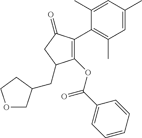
C1(OC(C2=CC=CC=C2)=O)=C(C2=C(C)C=C(C)C=C2C)C(=O)CC1CC1COCC1
